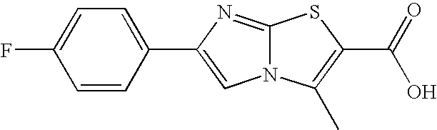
C1(F)=CC=C(C2=CN3C(=N2)SC(C(=O)O)=C3C)C=C1
